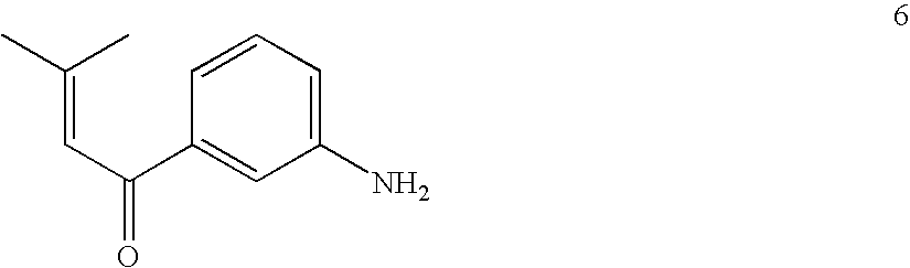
C(C(C1=CC(N)=CC=C1)=O)=C(C)C
